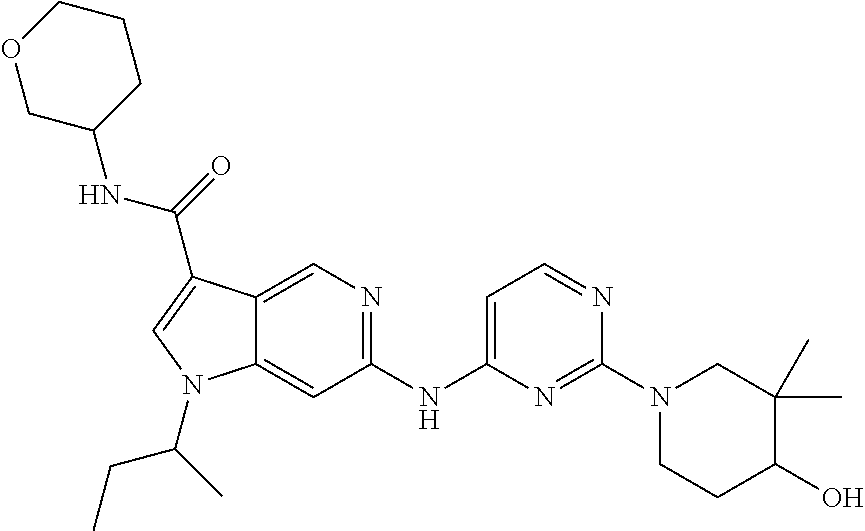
C1(NC2=CC=NC(N3CCC(O)C(C)(C)C3)=N2)=NC=C2C(=C1)N(C(C)CC)C=C2C(=O)NC1COCCC1
